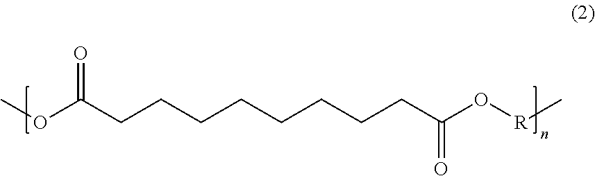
COC(CCCCCCCCC(O[R]C)=O)=O
